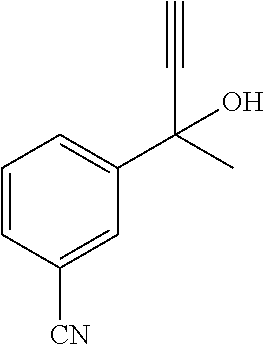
C1=CC([CN])=CC(C(O)(C#C)C)=C1
